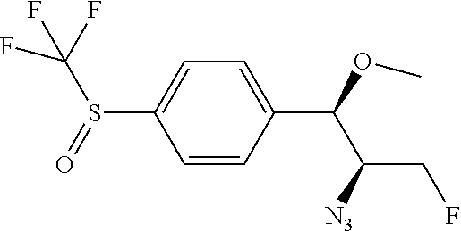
C1=CC(C(OC)C([N3])CF)=CC=C1S(=O)C(F)(F)F
